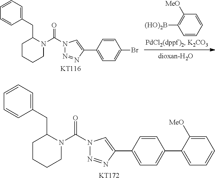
C1CCCN(C(N2N=NC(C3=CC=C(Br)C=C3)=C2)=O)C1CC1=CC=CC=C1.[KT116].C1=CC=CC([MeO])=C1[(HO)2B].C1CCCN(C(N2N=NC(C3=CC=C(C4=CC=CC=C4[MeO])C=C3)=C2)=O)C1CC1=CC=CC=C1.[KT172]
